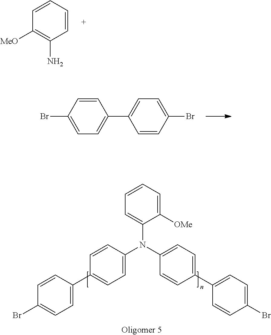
C1=CC=CC([MeO])=C1N.C1=CC(Br)=CC=C1C1=CC=C(Br)C=C1.C1([OMe])=CC=CC=C1N(C1=CC=C(C2=CC=C(Br)C=C2)C=C1)C1=CC=C(C2=CC=C(Br)C=C2)C=C1
